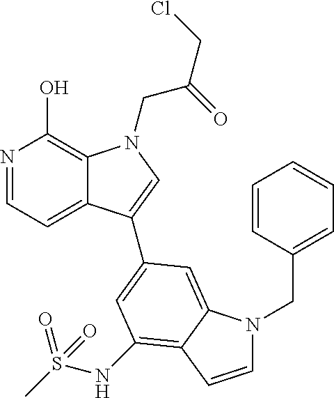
N1=CC=C2C(=C1O)N(CC(CCl)=O)C=C2C1=CC(NS(C)(=O)=O)=C2C(=C1)N(CC1=CC=CC=C1)C=C2
